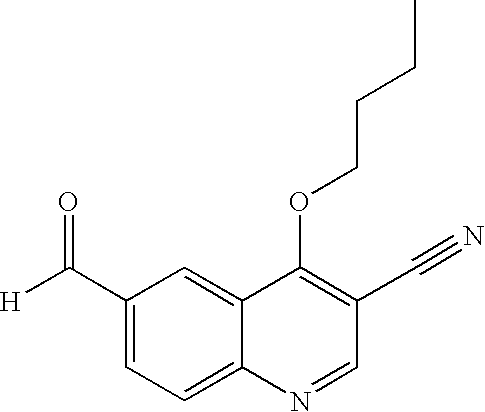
C1(C([H])=O)=CC=C2C(=C1)C(OCCCC)=C(C#N)C=N2
